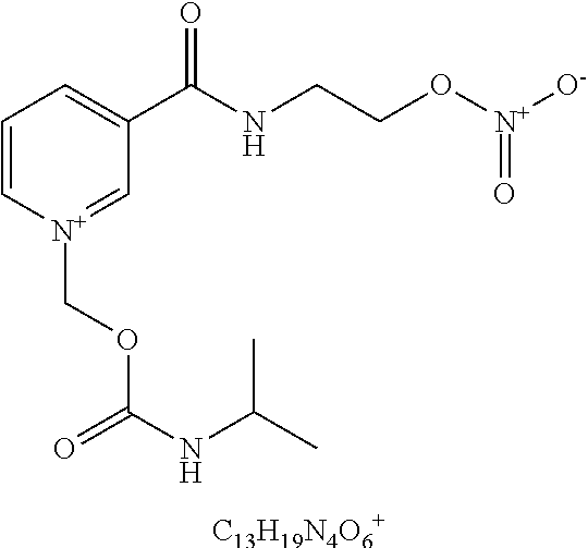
C1=C[N+](COC(NC(C)C)=O)=CC(C(NCCO[N+]([O-])=O)=O)=C1.[C13H19N4O6+]
